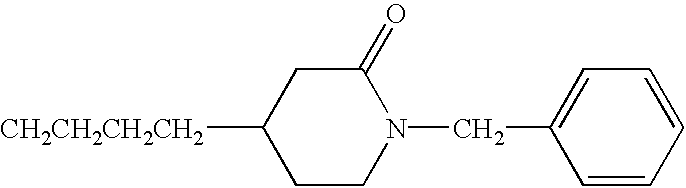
C1CN(CC2=CC=CC=C2)C(=O)CC1[CH2CH2CH2CH2]
